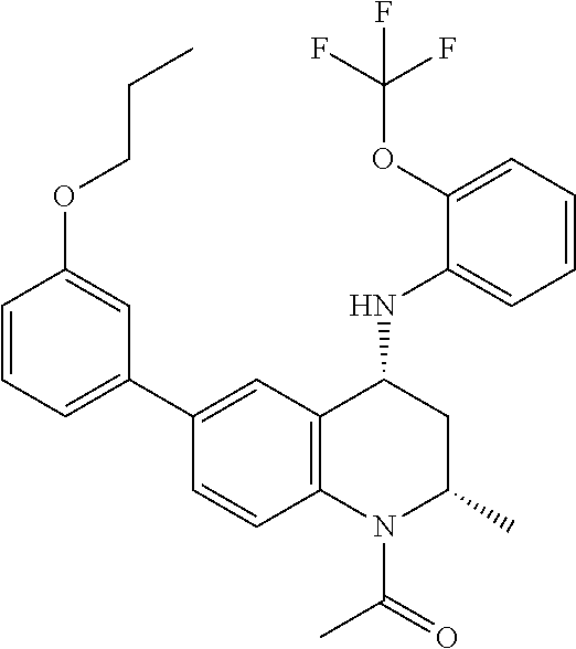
C1(NC2CC(C)N(C(C)=O)C3=C2C=C(C2=CC=CC(OCCC)=C2)C=C3)=CC=CC=C1OC(F)(F)F
